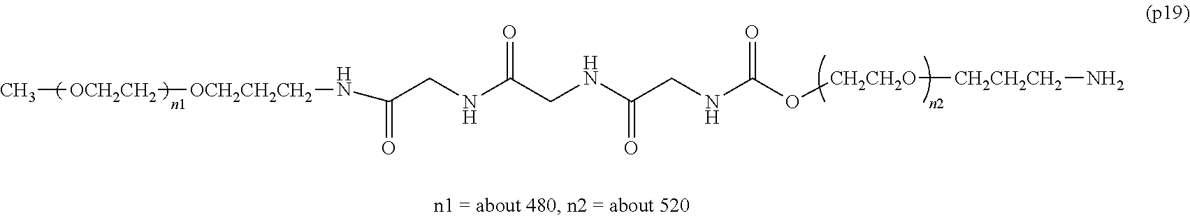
[OCH2CH2CH2]([OCH2CH2]C)NC(CNC(CNC(CNC(O[CH2CH2O][CH2CH2CH2]N)=O)=O)=O)=O
